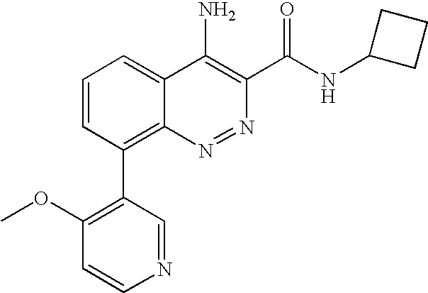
C1=CC(C2=C(OC)C=CN=C2)=C2C(=C1)C(N)=C(C(NC1CCC1)=O)N=N2
